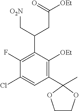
C1(C2(C)OCCO2)=C([OEt])C(C(CC([OEt])=O)C[O2N])=C(F)C(Cl)=C1
